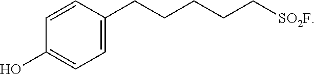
C1=CC(CCCCC[SO2F])=CC=C1O
